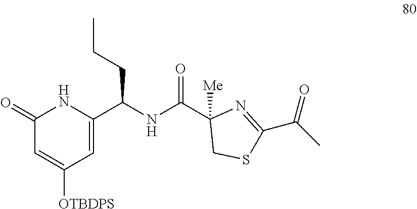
C1(=O)C=C([OTBDPS])C=C(C(NC(C2([Me])CSC(C(C)=O)=N2)=O)CCC)N1
